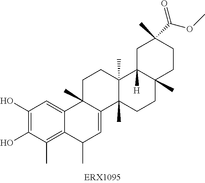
C1(O)=C(O)C(C)=C2C(=C1)C1(C)C(=CC2C)C2(C)C(C)(CC1)C1([H])C(C)(CC2)CCC(C)(C(OC)=O)C1
